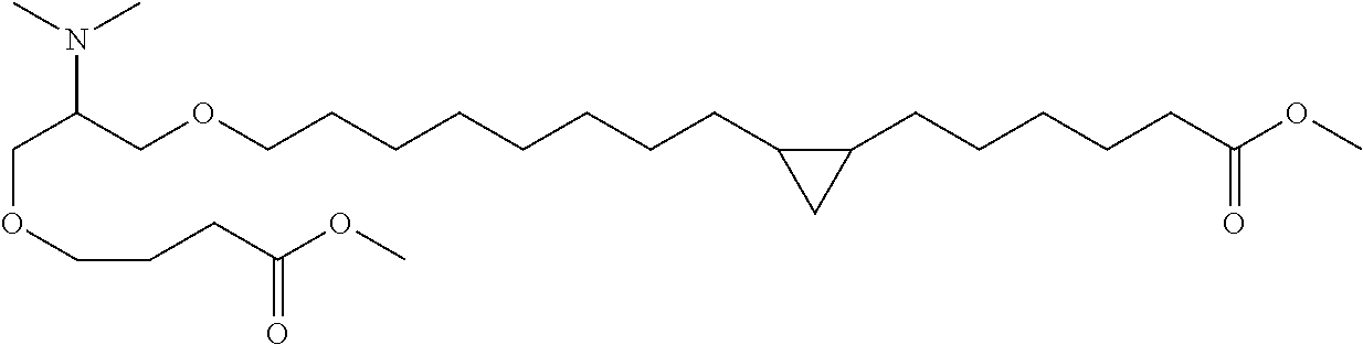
C(C(COCCCCCCCCC1C(CCCCCC(OC)=O)C1)N(C)C)OCCCC(OC)=O
